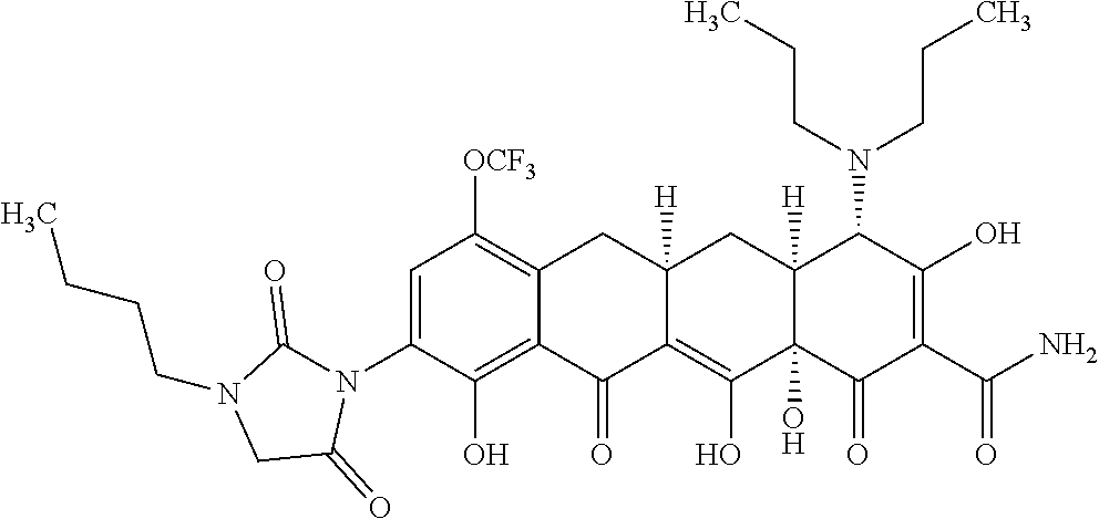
C1=C(N2C(=O)N(CCCC)CC2=O)C(O)=C2C(=C1[OCF3])CC1([H])CC3([H])C(N(CCC)CCC)C(O)=C(C(=O)N)C(=O)C3(O)C(O)=C1C2=O
